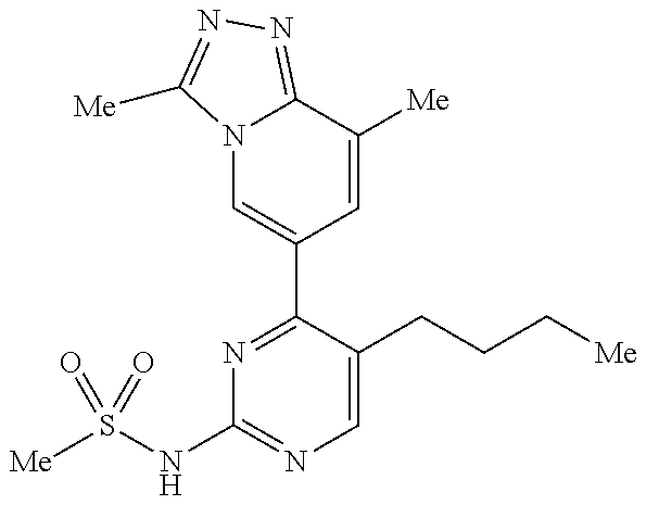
N12C=C(C3=NC(NS([Me])(=O)=O)=NC=C3CCC[Me])C=C([Me])C1=NN=C2[Me]
